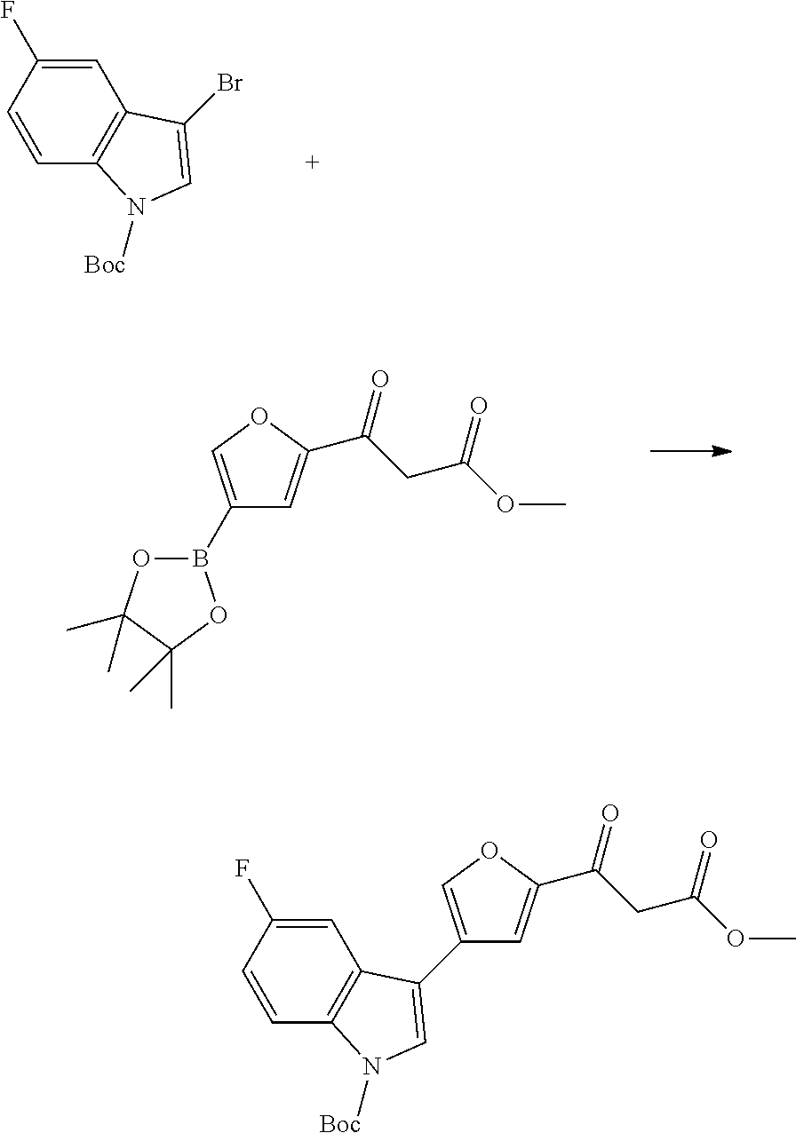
C1=C(F)C=CC2=C1C(Br)=CN2[Boc].B1(C2=COC(C(CC(OC)=O)=O)=C2)OC(C)(C)C(C)(C)O1.C1=C(F)C=CC2=C1C(C1=COC(C(CC(OC)=O)=O)=C1)=CN2[Boc]
